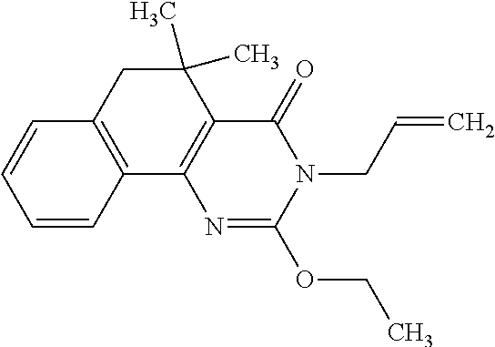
C1=CC2=C(C=C1)CC(C)(C)C1=C2N=C(OCC)N(CC=C)C1=O
